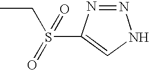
CCS(C1=CNN=N1)(=O)=O
